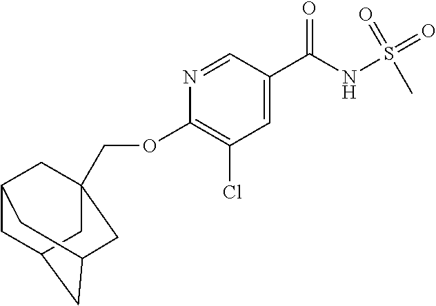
N1=CC(C(NS(C)(=O)=O)=O)=CC(Cl)=C1OCC12CC3CC(CC(C1)C3)C2
